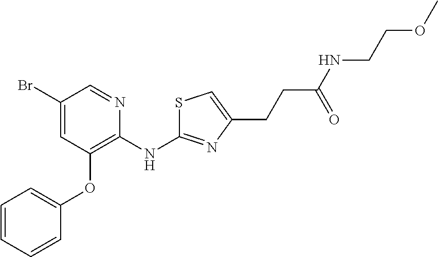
BrC1=CC(OC2=CC=CC=C2)=C(NC2=NC(CCC(NCCOC)=O)=CS2)N=C1
